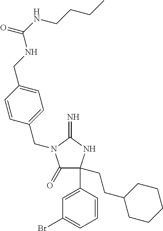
C1(=O)C(C2=CC(Br)=CC=C2)(CCC2CCCCC2)NC(=N)N1CC1=CC=C(CNC(NCCCC)=O)C=C1
